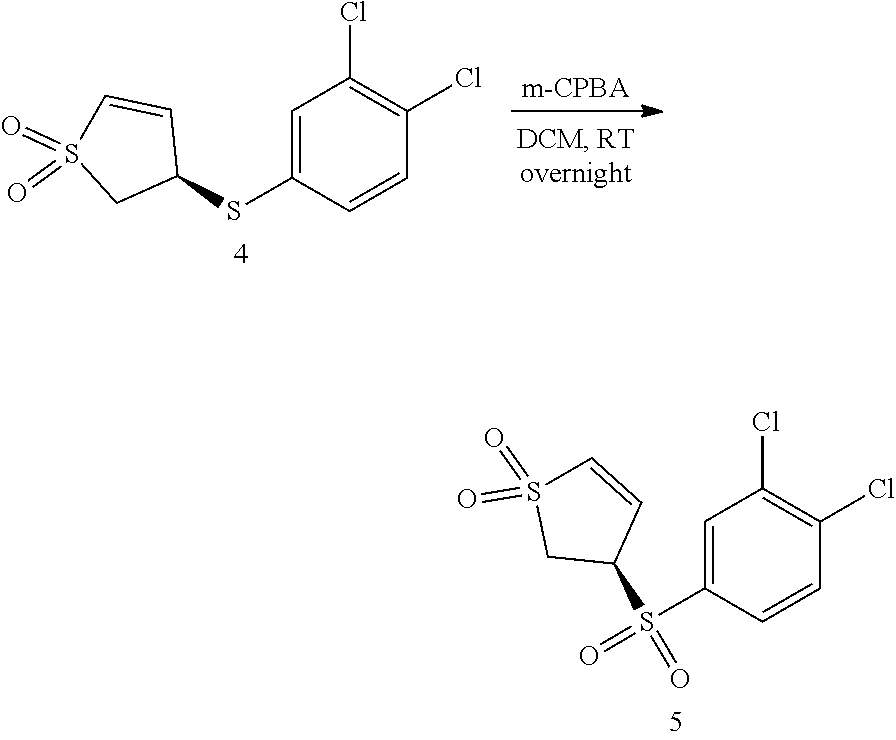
[m-CPBA].C1(Cl)=C(Cl)C=CC(SC2CS(=O)(=O)C=C2)=C1.O=S(=O)(C1=CC(Cl)=C(Cl)C=C1)C1CS(=O)(=O)C=C1
